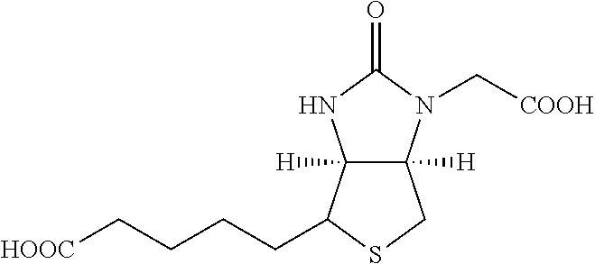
C12([H])C([H])(C(CCCC[HOOC])SC1)NC(=O)N2C[COOH]
